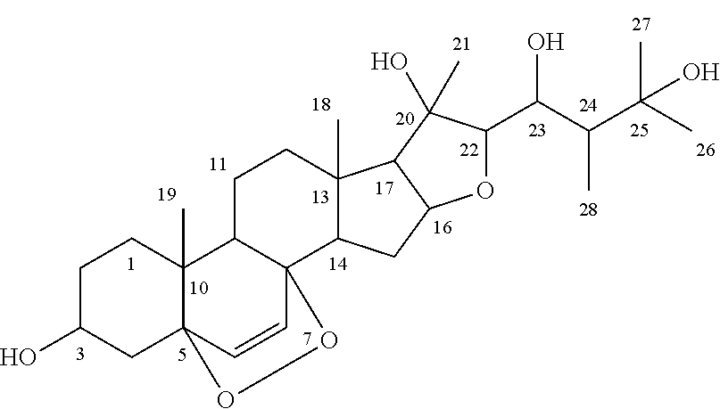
C1C(O)CC23C(C)(C1)C1C(C=C2)(C2C(C)(CC1)C1C(C2)OC(C(C(C(C)(C)O)C)O)C1(O)C)OO3
